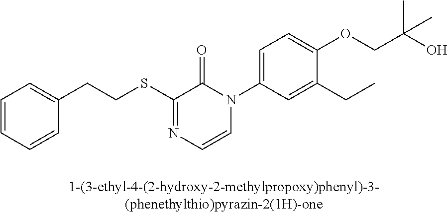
C1=CC=CC(CCSC2=NC=CN(C3=CC=C(OCC(O)(C)C)C(CC)=C3)C2=O)=C1
